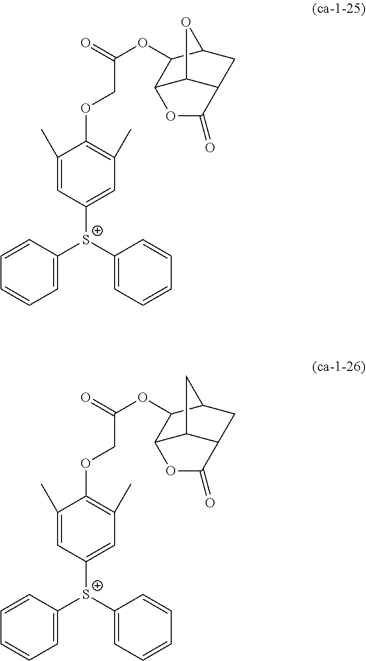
C1(C)=CC([S+](C2=CC=CC=C2)C2=CC=CC=C2)=CC(C)=C1OCC(OC1C2C3C(CC1O3)C(=O)O2)=O.C1(C)=CC([S+](C2=CC=CC=C2)C2=CC=CC=C2)=CC(C)=C1OCC(OC1C2C3C(CC1C3)C(=O)O2)=O
